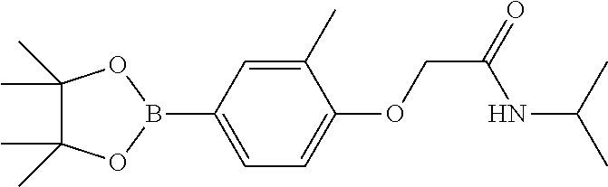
C1=C(B2OC(C)(C)C(C)(C)O2)C=C(C)C(OCC(NC(C)C)=O)=C1
